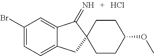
C1(Br)=CC=C2C(=C1)C(=N)C1(C2)CCC(OC)CC1.Cl
